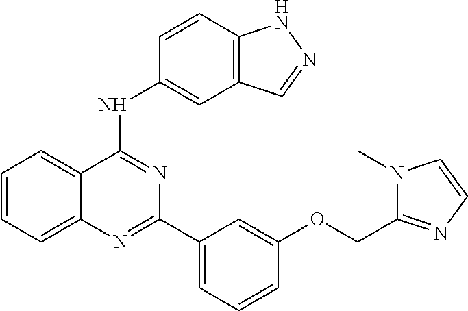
C1=CC=C2C(=C1)C(NC1=CC3=C(C=C1)NN=C3)=NC(C1=CC=CC(OCC3=NC=CN3C)=C1)=N2
